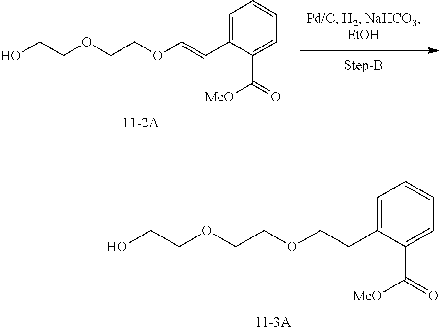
C1=C(CCOCCOCCO)C(C(=O)[MeO])=CC=C1.C1=C(C=COCCOCCO)C(C(=O)[MeO])=CC=C1
